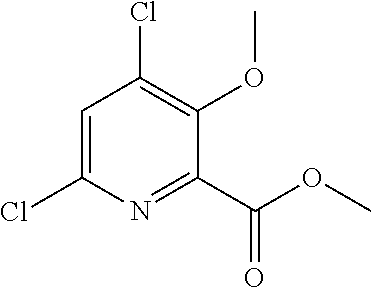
C1=C(Cl)N=C(C(=O)OC)C(OC)=C1Cl
